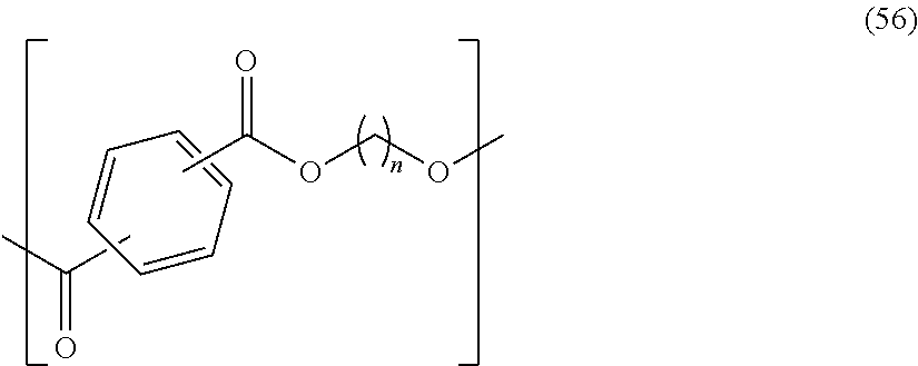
O=C(C)C.C1=CC=CC=C1.CC(OCOC)=O
